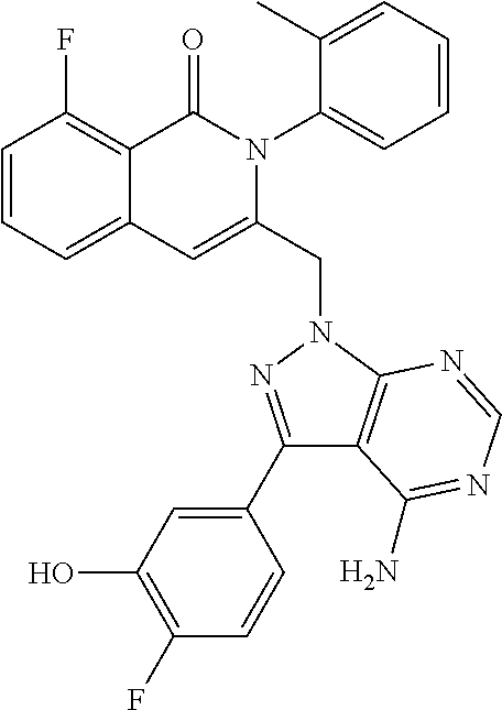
C1=CC=C2C(=C1F)C(=O)N(C1=CC=CC=C1C)C(CN1C3=C(C(C4=CC(O)=C(F)C=C4)=N1)C(N)=NC=N3)=C2
